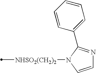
[NHSO2(CH2)2](C)N1C=CN=C1C1=CC=CC=C1
